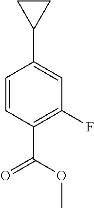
C1=CC(C(OC)=O)=C(F)C=C1C1CC1
